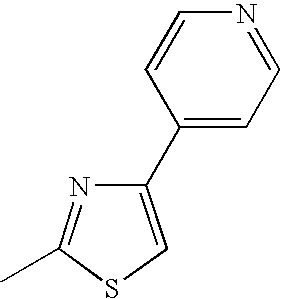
C1(C2=CC=NC=C2)=CSC(C)=N1
